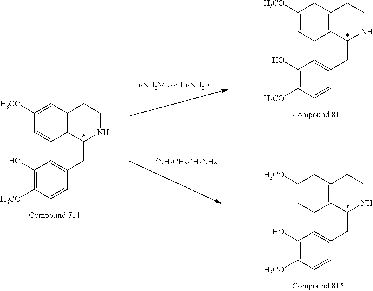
C12=C(CC([H3CO])CC1)CCNC2CC1=CC(O)=C([H3CO])C=C1.C12=C(C=C([H3CO])C=C1)CCNC2CC1=CC(O)=C([H3CO])C=C1.C12=C(CC([H3CO])=CC1)CCNC2CC1=CC(O)=C([H3CO])C=C1
